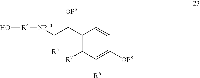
C1(C(C([R5])[NP10][R4]O)[OP8])=C([R7])C([R6])=C([OP9])C=C1
